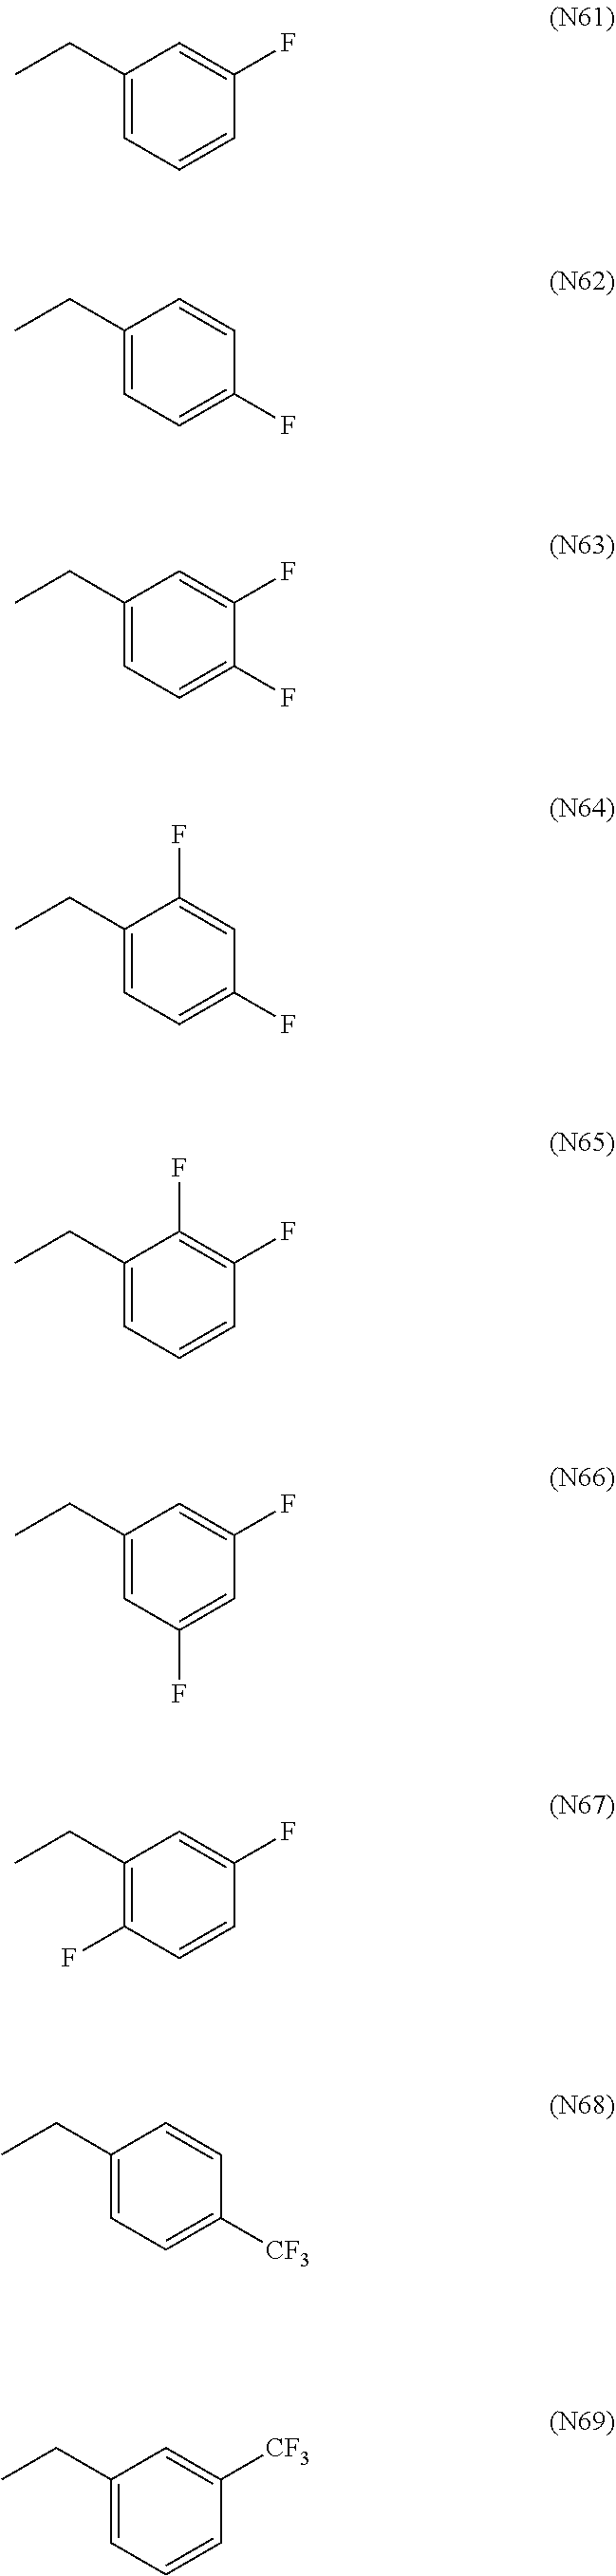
C1(CC)=CC=CC(F)=C1.C1(CC)=CC=C(F)C=C1.C1(CC)=CC=C(F)C(F)=C1.C1(CC)=CC=C(F)C=C1F.C1(CC)=CC=CC(F)=C1F.C1(CC)=CC(F)=CC(F)=C1.C1(CC)=C(F)C=CC(F)=C1.C1(CC)=CC=C([CF3])C=C1.C1(CC)=CC=CC([CF3])=C1
